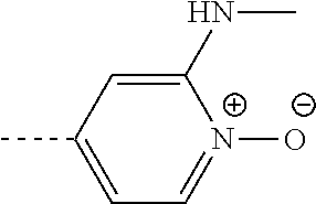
C1(NC)=CC(C)=CC=[N+]1[O-]
